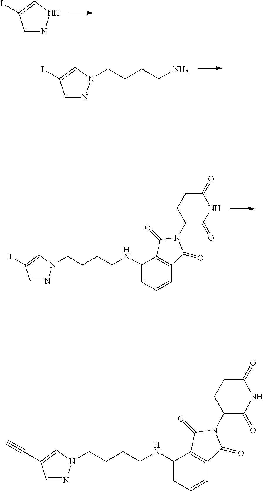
C1=NNC=C1I.C1=NN(CCCCN)C=C1I.C1(NCCCCN2N=CC(I)=C2)=CC=CC2=C1C(=O)N(C1C(=O)NC(=O)CC1)C2=O.C1(NCCCCN2N=CC(C#C)=C2)=CC=CC2=C1C(=O)N(C1C(=O)NC(=O)CC1)C2=O
